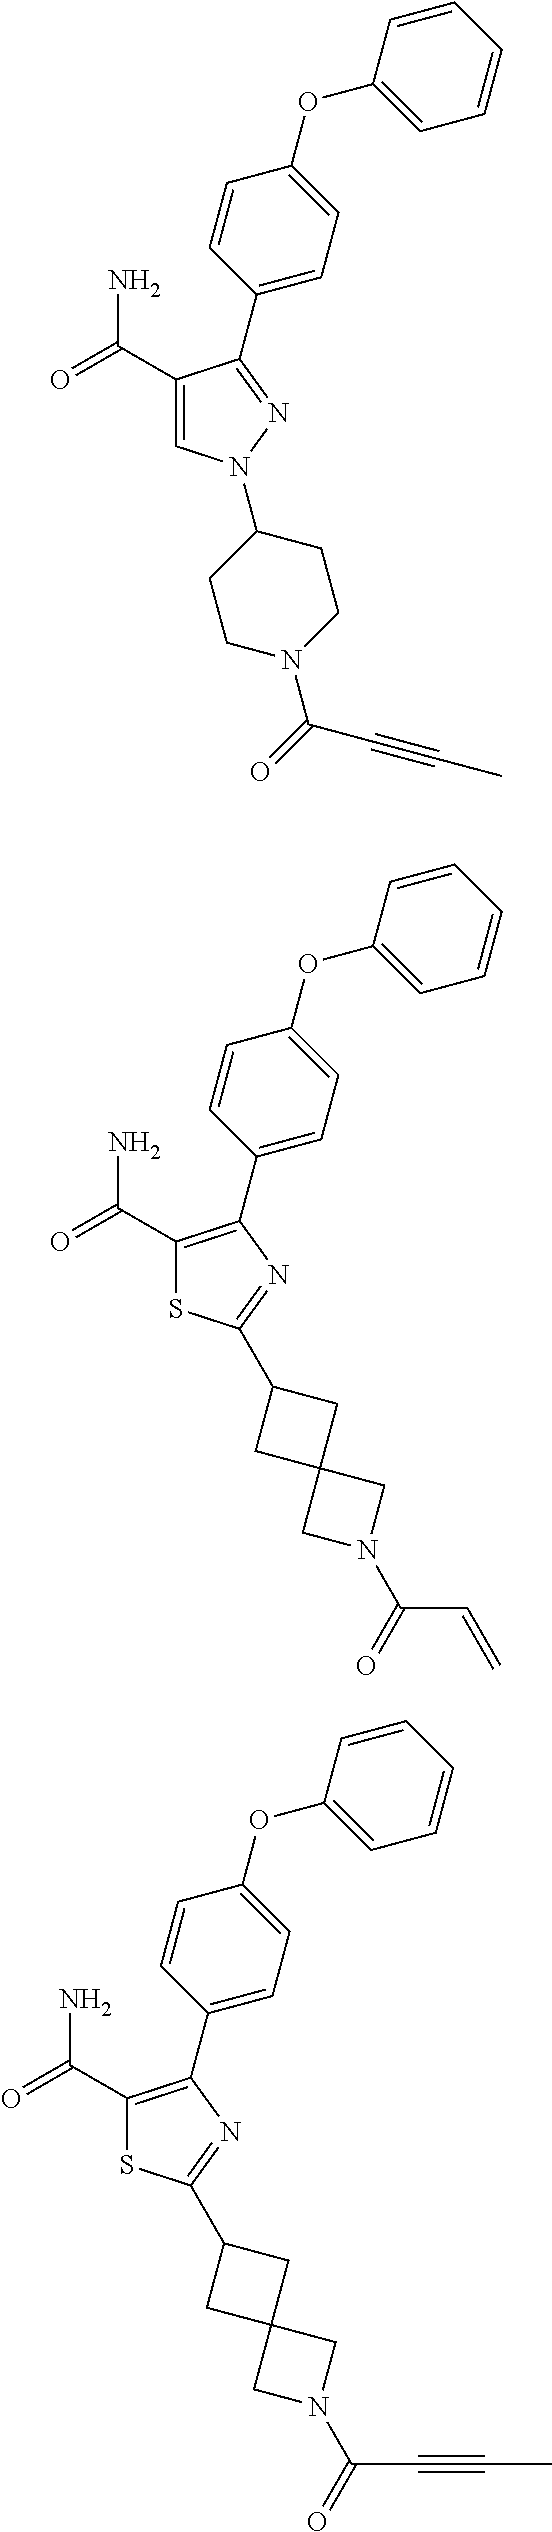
C1(C(=O)N)=CN(C2CCN(C(C#CC)=O)CC2)N=C1C1=CC=C(OC2=CC=CC=C2)C=C1.C1(C(=O)N)=C(C2=CC=C(OC3=CC=CC=C3)C=C2)N=C(C2CC3(C2)CN(C(C=C)=O)C3)S1.C1(C(=O)N)=C(C2=CC=C(OC3=CC=CC=C3)C=C2)N=C(C2CC3(C2)CN(C(C#CC)=O)C3)S1
